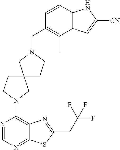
C1(N2CCC3(C2)CCN(CC2=C(C)C4=C(C=C2)NC([CN])=C4)C3)=C2C(=NC=N1)SC(CC(F)(F)F)=N2
